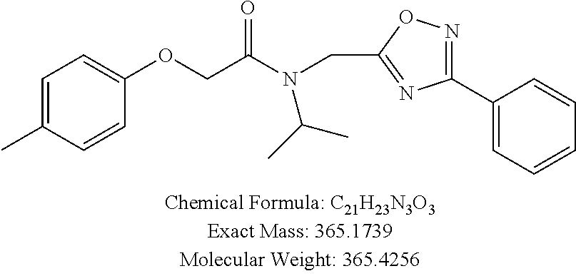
C1=C(C)C=CC(OCC(N(C(C)C)CC2=NC(C3=CC=CC=C3)=NO2)=O)=C1
